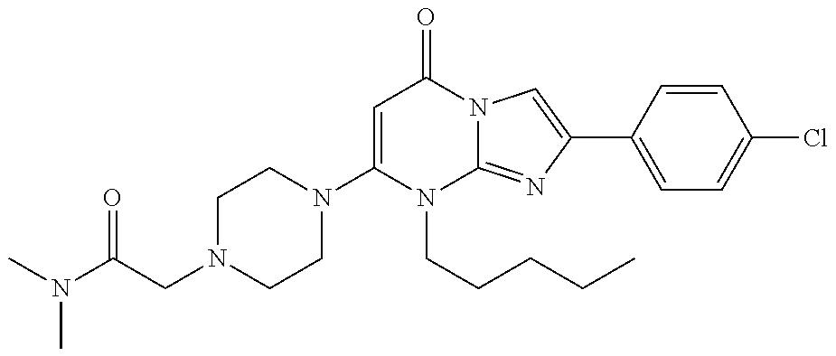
N1(C2=CC(=O)N3C(=NC(C4=CC=C(Cl)C=C4)=C3)N2CCCCC)CCN(CC(N(C)C)=O)CC1
